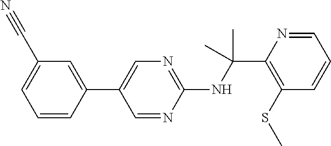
N(C(C1=C(SC)C=CC=N1)(C)C)C1=NC=C(C2=CC(C#N)=CC=C2)C=N1
